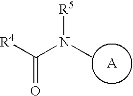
[R4]C(N(C)[R5])=O
